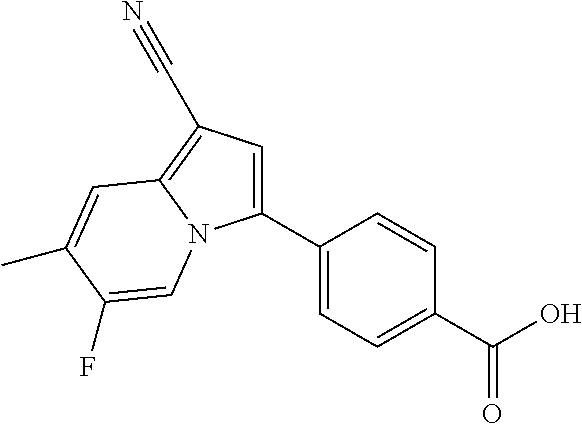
C1(C2=CC=C(C(O)=O)C=C2)=CC(C#N)=C2N1C=C(F)C(C)=C2
